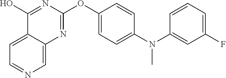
C12=CC=NC=C1N=C(OC1=CC=C(N(C3=CC(F)=CC=C3)C)C=C1)N=C2O
